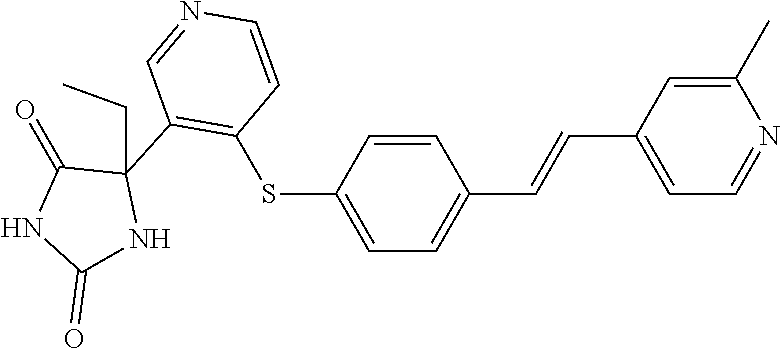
C1=CC(SC2=C(C3(CC)C(=O)NC(=O)N3)C=NC=C2)=CC=C1C=CC1=CC=NC(C)=C1
